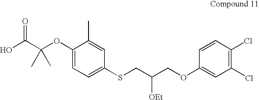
OC(C(OC1=CC=C(SCC(COC2=CC(Cl)=C(Cl)C=C2)[OEt])C=C1C)(C)C)=O
